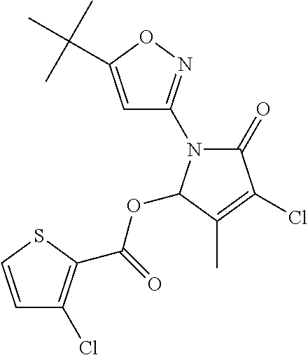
C1=C(C(C)(C)C)ON=C1N1C(=O)C(Cl)=C(C)C1OC(=O)C1=C(Cl)C=CS1
